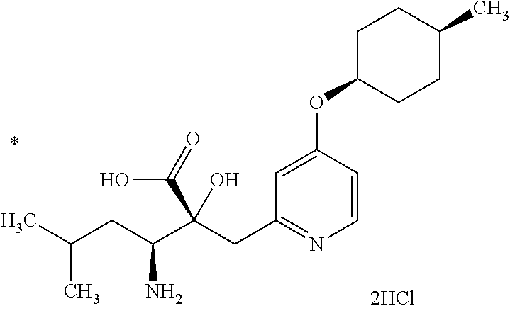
C1=CC(OC2CCC(C)CC2)=CC(CC(C(CC(C)C)N)(C(=O)O)O)=N1
